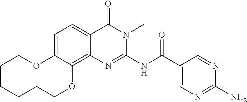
C1=C2C(=C3C(=C1)C(=O)N(C)C(NC(C1=CN=C(N)N=C1)=O)=N3)OCCCCCCO2
